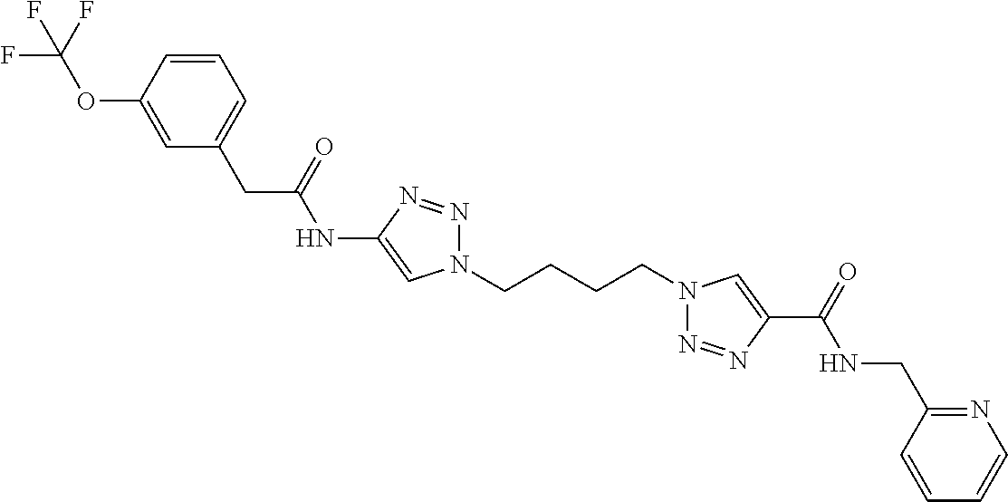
C1(NC(CC2=CC=CC(OC(F)(F)F)=C2)=O)=CN(CCCCN2N=NC(C(=O)NCC3=NC=CC=C3)=C2)N=N1
